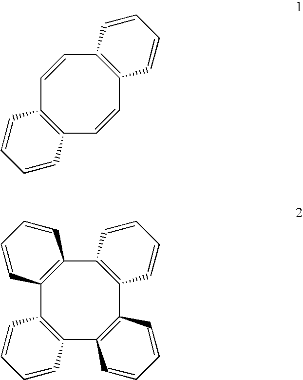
C1=CC2=C(C=CC3=C1C=CC=C3)C=CC=C2.C12=C(C3=C(C4=C(C5=C1C=CC=C5)C=CC=C4)C=CC=C3)C=CC=C2
